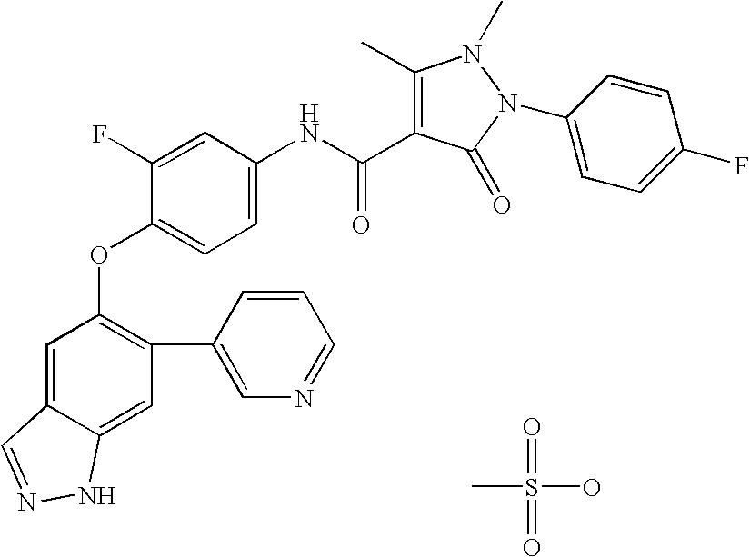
CS(=O)(O)=O.C1=C2C(=CC(C3=CN=CC=C3)=C1OC1=CC=C(NC(C3=C(C)N(C)N(C4=CC=C(F)C=C4)C3=O)=O)C=C1F)NN=C2
